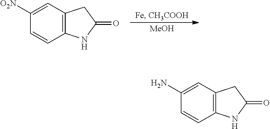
[MeOH].C1([O2N])=CC2=C(C=C1)NC(=O)C2.C1(N)=CC2=C(C=C1)NC(=O)C2
